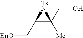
[BnO]CC1C(CO)([Me])[TsN]1
